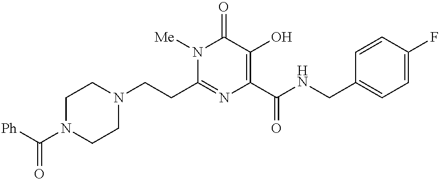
C1(CCN2CCN(C([Ph])=O)CC2)=NC(C(NCC2=CC=C(F)C=C2)=O)=C(O)C(=O)N1[Me]
